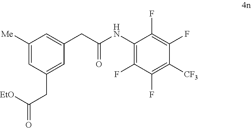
C1([Me])=CC(CC(=O)[EtO])=CC(CC(=O)NC2=C(F)C(F)=C([CF3])C(F)=C2F)=C1
